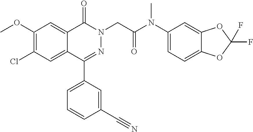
COC1=C(Cl)C=C2C(=C1)C(=O)N(CC(N(C1=CC=C3C(=C1)OC(F)(F)O3)C)=O)N=C2C1=CC=CC(C#N)=C1
